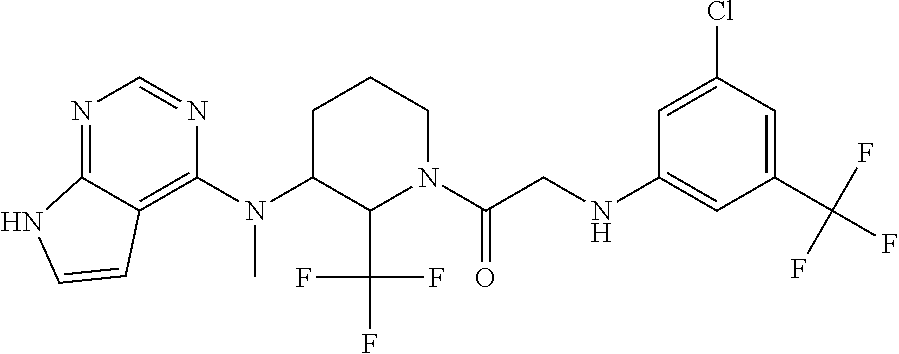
N(C1C(C(F)(F)F)N(C(CNC2=CC(C(F)(F)F)=CC(Cl)=C2)=O)CCC1)(C1=C2C(=NC=N1)NC=C2)C
